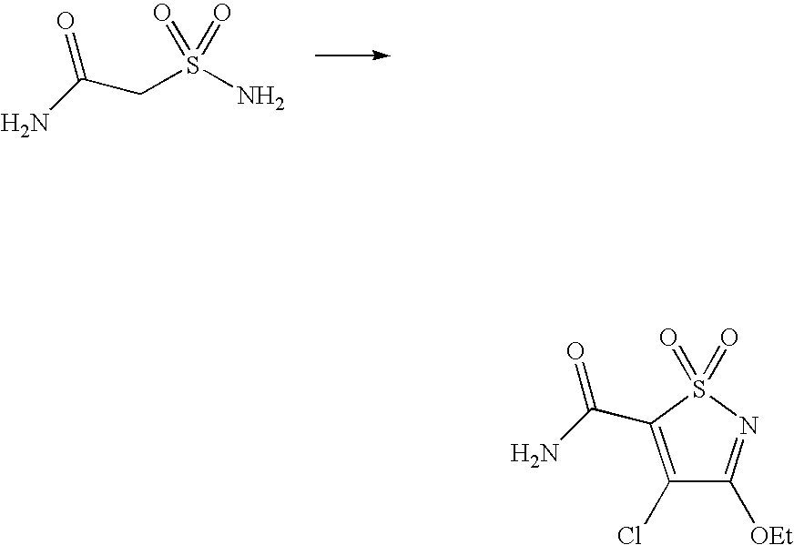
C(CS(N)(=O)=O)(N)=O.C1(Cl)=C(C(N)=O)S(=O)(=O)N=C1[OEt]
